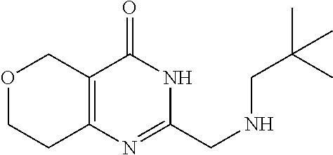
O1CCC2=C(C1)C(=O)NC(CNCC(C)(C)C)=N2
